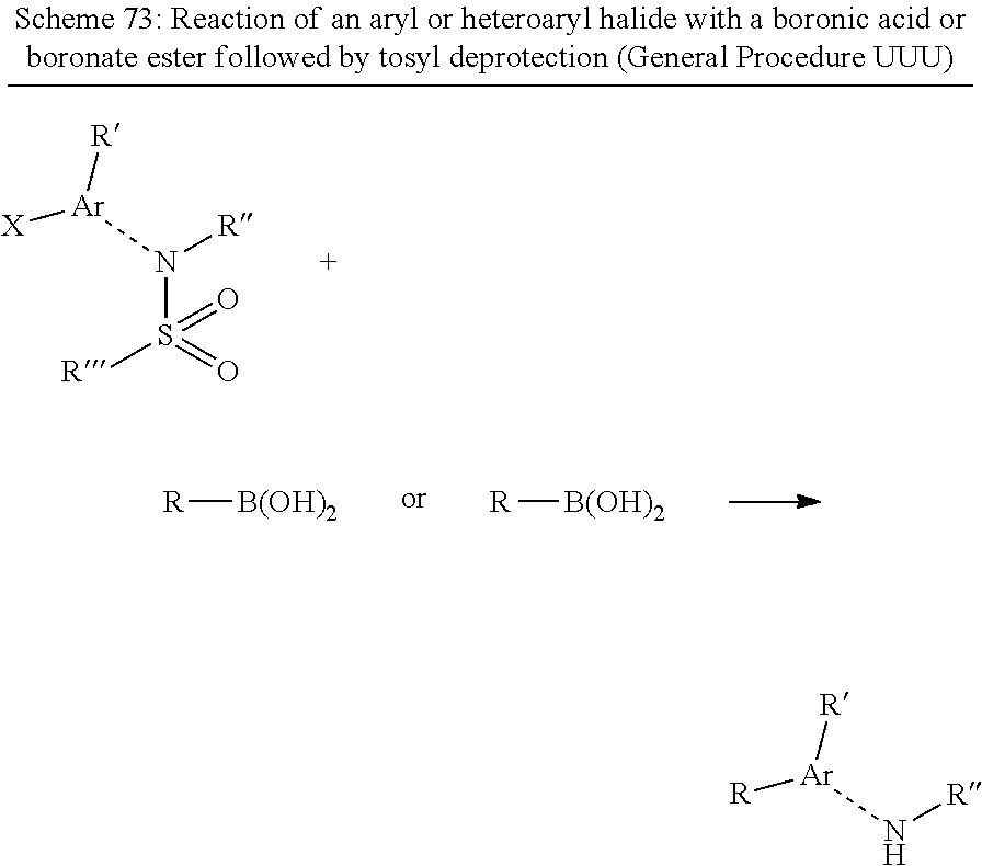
[R][B(OH)2].[R][B(OH)2].N(S(=O)([R])=O)([Ar]([R])[X])[R].N([Ar]([R])[R])[R]
